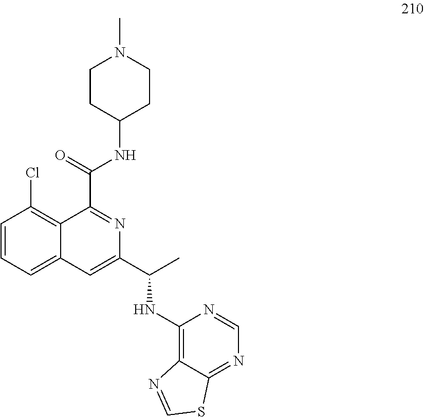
C1=CC=C2C(=C1Cl)C(C(=O)NC1CCN(C)CC1)=NC(C(C)NC1=C3C(=NC=N1)SC=N3)=C2
